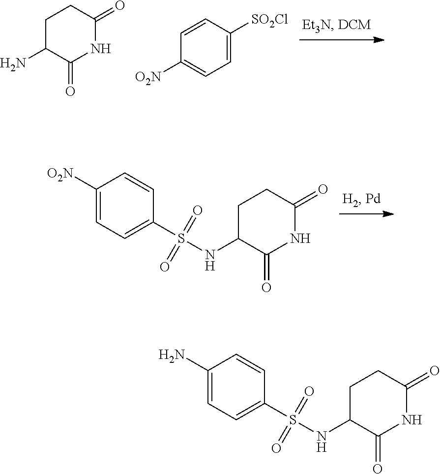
S(NC1C(=O)NC(=O)CC1)(C1=CC=C(N)C=C1)(=O)=O.C1=CC([SO2Cl])=CC=C1[O2N].C1C(N)C(=O)NC(=O)C1.S(NC1C(=O)NC(=O)CC1)(C1=CC=C([O2N])C=C1)(=O)=O
